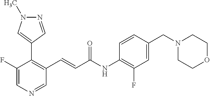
C1(F)=CN=CC(C=CC(NC2=C(F)C=C(CN3CCOCC3)C=C2)=O)=C1C1=CN(C)N=C1
